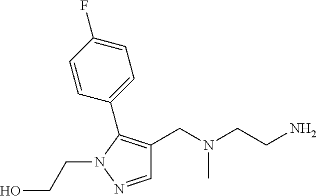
C1=NN(CCO)C(C2=CC=C(F)C=C2)=C1CN(CCN)C
